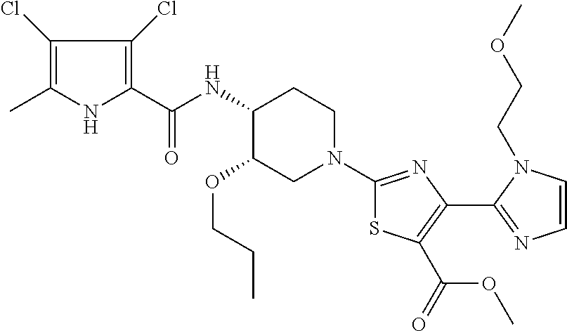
C1(Cl)=C(C)NC(C(NC2C(OCCC)CN(C3=NC(C4=NC=CN4CCOC)=C(C(OC)=O)S3)CC2)=O)=C1Cl
